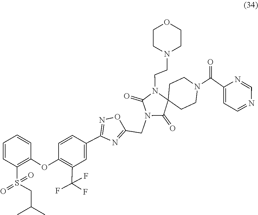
S(=O)(=O)(C1=C(OC2=C(C(F)(F)F)C=C(C3=NOC(CN4C(=O)N(CCN5CCOCC5)C5(C4=O)CCN(C(C4=CC=NC=N4)=O)CC5)=N3)C=C2)C=CC=C1)CC(C)C
